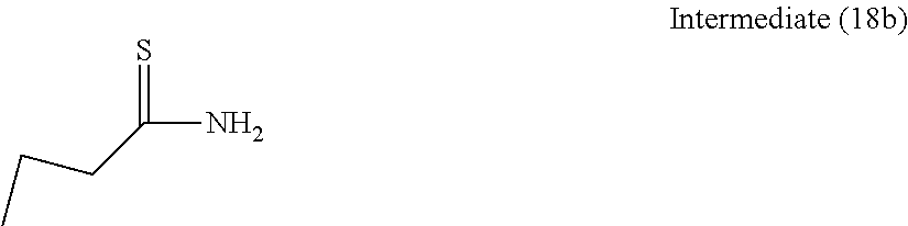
NC(CCC)=S
